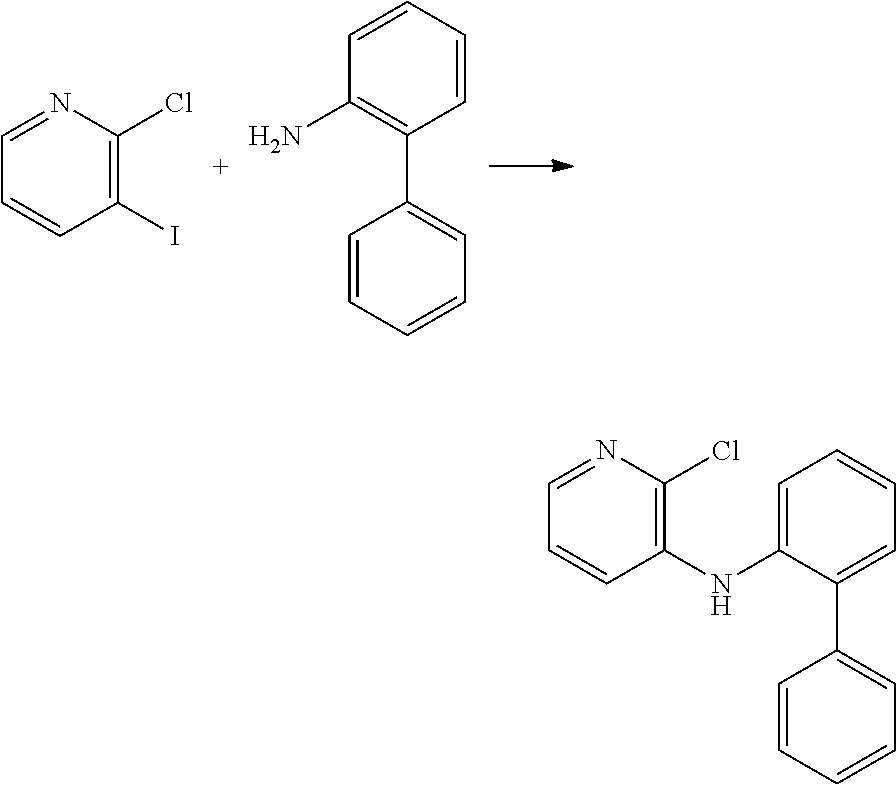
C1(I)=C(Cl)N=CC=C1.C1(C2=CC=CC=C2)=C(N)C=CC=C1.C1(C2=CC=CC=C2)=CC=CC=C1NC1=C(Cl)N=CC=C1
